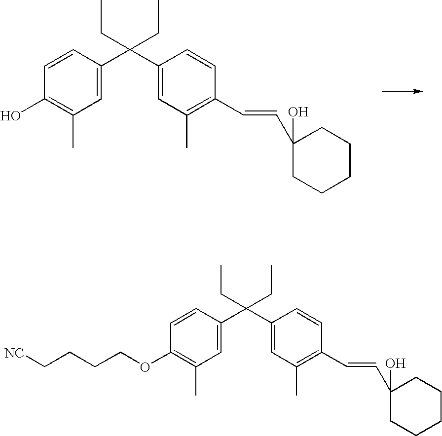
C1=CC(C(C2=CC(C)=C(C=CC3(O)CCCCC3)C=C2)(CC)CC)=CC(C)=C1O.C1=CC(C(C2=CC(C)=C(C=CC3(O)CCCCC3)C=C2)(CC)CC)=CC(C)=C1OCCCC[NC]
